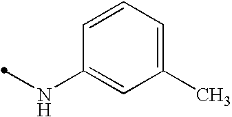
N(C1=CC(C)=CC=C1)C
